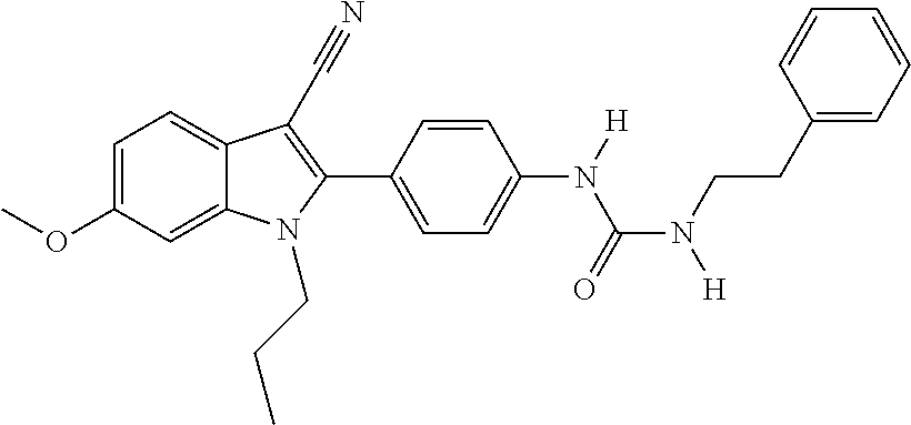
C1=C(OC)C=C2C(=C1)C(C#N)=C(C1=CC=C(N(C(N(CCC3=CC=CC=C3)[H])=O)[H])C=C1)N2CCC
